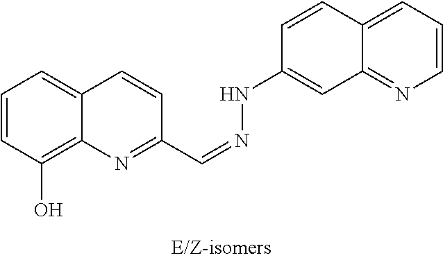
C12=C(O)C=CC=C1C=CC(C=NNC1=CC3=NC=CC=C3C=C1)=N2
